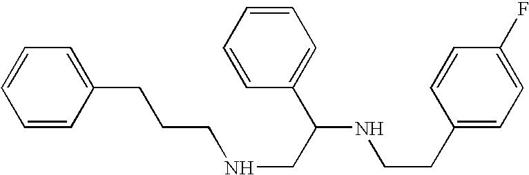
C(CNCC(NCCC1=CC=C(F)C=C1)C1=CC=CC=C1)CC1=CC=CC=C1
